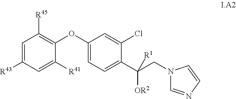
C1=C([R41])C(OC2=CC=C(C(CN3C=NC=C3)([OR2])[R1])C(Cl)=C2)=C([R45])C=C1[R43]
